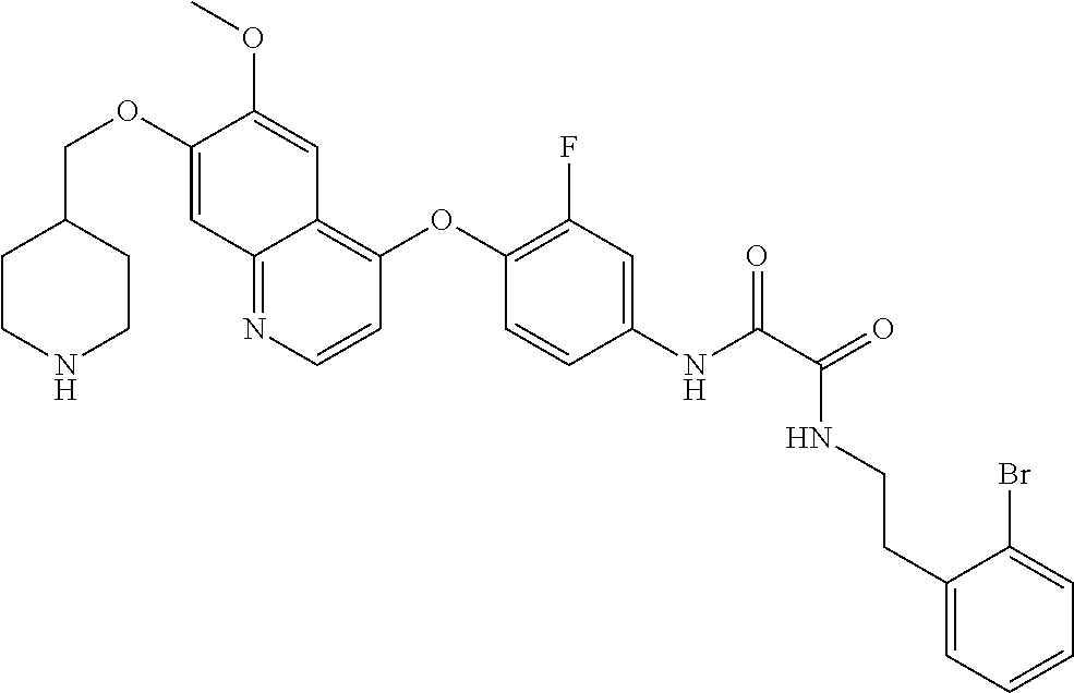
C1CNCCC1COC1=CC2=NC=CC(OC3=C(F)C=C(NC(=O)C(NCCC4=CC=CC=C4Br)=O)C=C3)=C2C=C1OC
